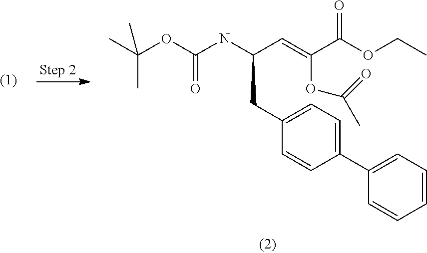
C(C1=CC=C(C2=CC=CC=C2)C=C1)C(C=C(C(OCC)=O)OC(C)=O)NC(OC(C)(C)C)=O
